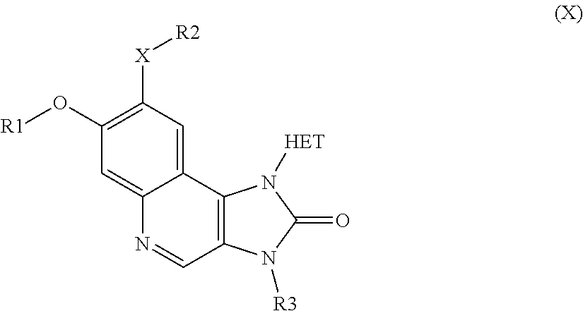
C12=CC([X][R2])=C(O[R1])C=C1N=CC1=C2N([HET])C(=O)N1[R3]
